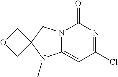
C12(COC1)N(C)C1=CC(Cl)=NC(=O)N1C2
